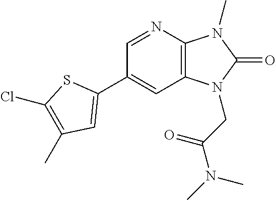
C1(C2=CC(C)=C(Cl)S2)=CC2=C(N=C1)N(C)C(=O)N2CC(=O)N(C)C
